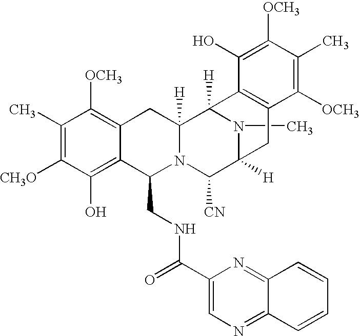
C1(C)=C([CH3O])C(O)=C2C(=C1[OCH3])CC1([H])N(C2CNC(=O)C2=CN=C3C(=N2)C=CC=C3)C([CN])C2([H])CC3=C(C1([H])N2C)C(O)=C([OCH3])C(C)=C3[OCH3]
